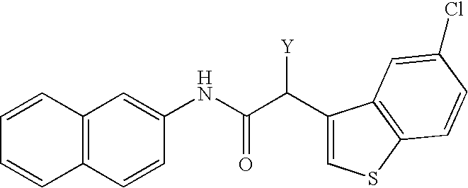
C12=C(C=CC(NC(C(C3=CSC4=C3C=C(Cl)C=C4)[Y])=O)=C1)C=CC=C2
